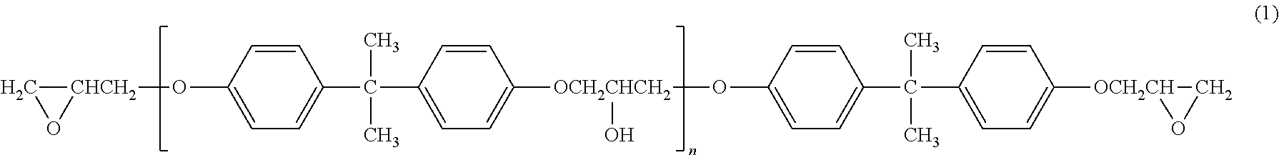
[CHCH2]1(OC2=CC=C(C(C3=CC=C([OCH2CHCH2](OC4=CC=C(C(C5=CC=C([OCH2CH]6OC6)C=C5)(C)C)C=C4)O)C=C3)(C)C)C=C2)CO1
